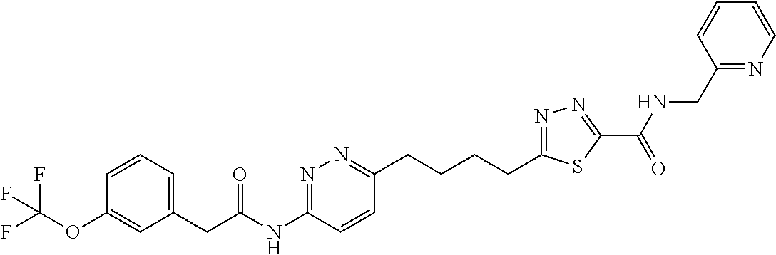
C1=CC=C(CC(NC2=NN=C(CCCCC3=NN=C(C(=O)NCC4=NC=CC=C4)S3)C=C2)=O)C=C1OC(F)(F)F
